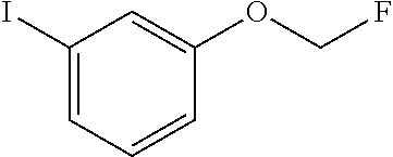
C1(I)=CC=CC(OCF)=C1
